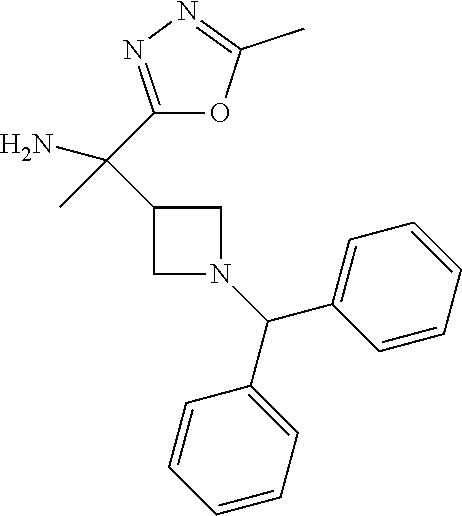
C1(C(C)(N)C2=NN=C(C)O2)CN(C(C2=CC=CC=C2)C2=CC=CC=C2)C1
